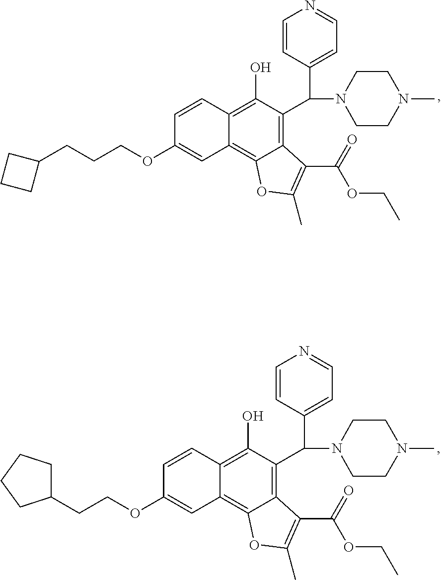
C1=CC2=C(O)C(C(C3=CC=NC=C3)N3CCN(C)CC3)=C3C(=C2C=C1OCCCC1CCC1)OC(C)=C3C(=O)OCC.C1=CC2=C(O)C(C(C3=CC=NC=C3)N3CCN(C)CC3)=C3C(=C2C=C1OCCC1CCCC1)OC(C)=C3C(=O)OCC
